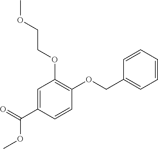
C1=C(C(=O)OC)C=CC(OCC2=CC=CC=C2)=C1OCCOC
